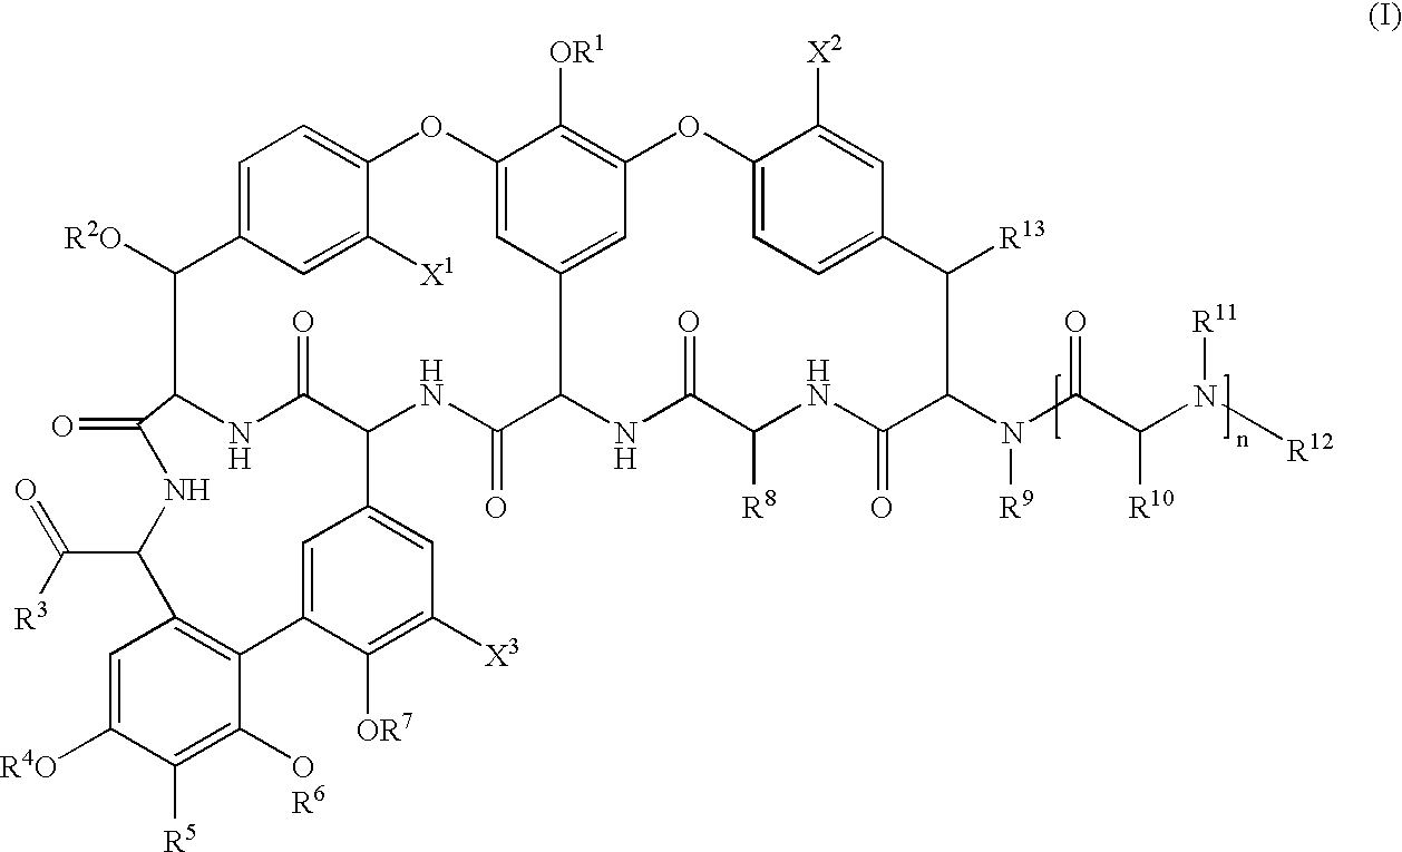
C1=C2C=C([X1])C(=C1)OC1=CC3=CC(=C1[OR1])OC1=CC=C(C=C1[X2])C([R13])C(N(C(C(N([R12])[R11])[R10])=O)[R9])C(=O)NC([R8])C(=O)NC3C(=O)NC1C(=O)NC(C2[R2O])C(=O)NC(C([R3])=O)C2=C(C3=CC1=CC([X3])=C3[OR7])C([OR6])=C([R5])C([R4O])=C2
